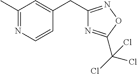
C1(C)=NC=CC(CC2=NOC(C(Cl)(Cl)Cl)=N2)=C1
